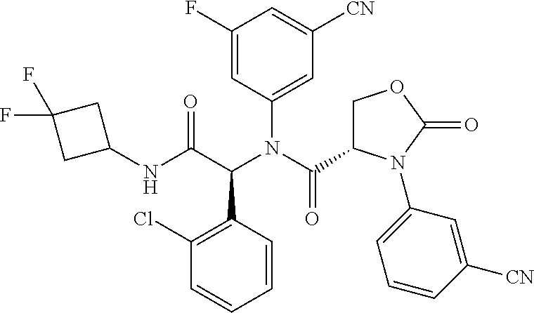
C1=CC(C(C(NC2CC(F)(F)C2)=O)N(C(=O)C2COC(=O)N2C2=CC=CC([CN])=C2)C2=CC([CN])=CC(F)=C2)=C(Cl)C=C1
